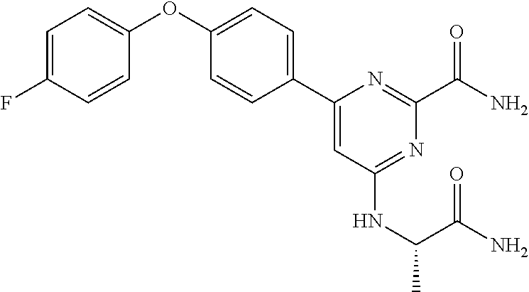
C1=C(F)C=CC(OC2=CC=C(C3=CC(NC(C(=O)N)C)=NC(C(N)=O)=N3)C=C2)=C1
